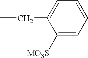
CCC1=CC=CC=C1[MO3S]
